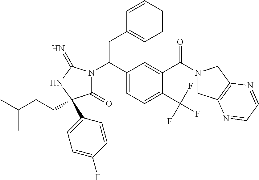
C(C1=CC=C(C(F)(F)F)C(C(=O)N2CC3=C(C2)N=CC=N3)=C1)(N1C(=O)C(C2=CC=C(F)C=C2)(CCC(C)C)NC1=N)CC1=CC=CC=C1
